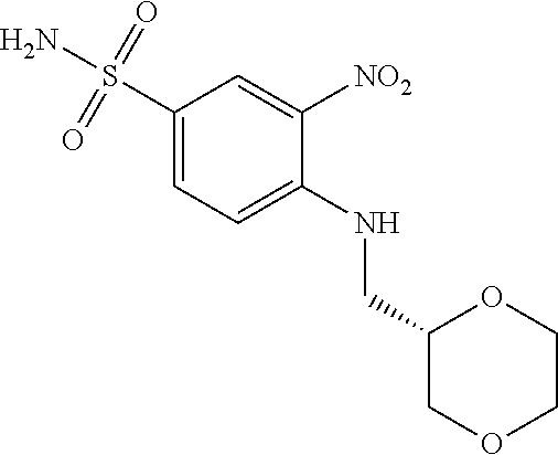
C1(CNC2=CC=C(S(=O)(=O)N)C=C2[NO2])COCCO1
